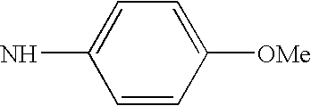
NC1=CC=C([OMe])C=C1
